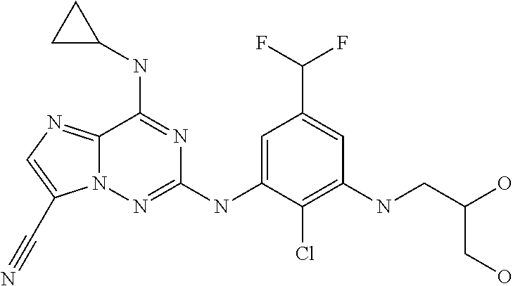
N12C(=NC=C1C#N)C(NC1CC1)=NC(NC1=CC(C(F)F)=CC(NCC(O)CO)=C1Cl)=N2
